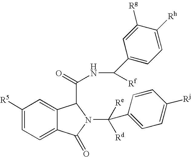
C1=C2C(=CC([R5])=C1)C(C(=O)NC([Rf])C1=CC=C([Rh])C([Rg])=C1)N(C([Re])([Rd])C1=CC=C([Rj])C=C1)C2=O
